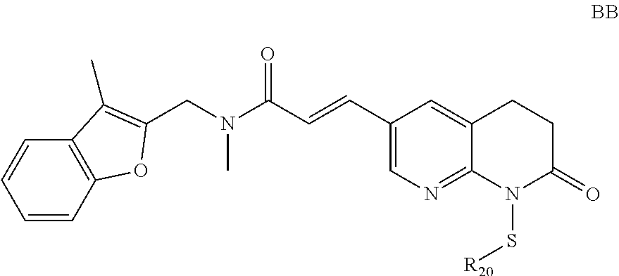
C1(C=CC(=O)N(C)CC2=C(C)C3=C(C=CC=C3)O2)=CN=C2C(=C1)CCC(=O)N2S[R20]
